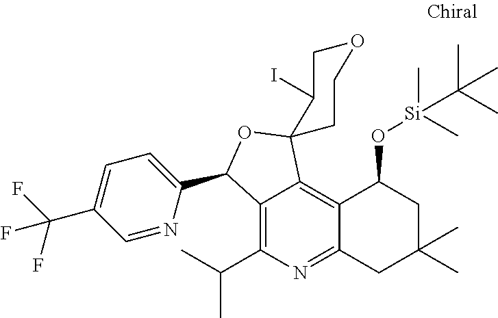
C12=C(C(C)C)N=C3C(=C1C1(OC2C2=CC=C(C(F)(F)F)C=N2)CCOCC1I)C(O[Si](C(C)(C)C)(C)C)CC(C)(C)C3
